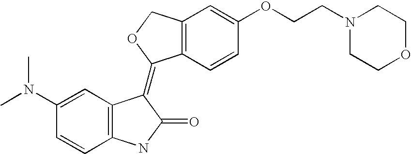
C12=C(C=CC(OCCN3CCOCC3)=C1)C(=C1C3=C(C=CC(N(C)C)=C3)NC1=O)OC2
